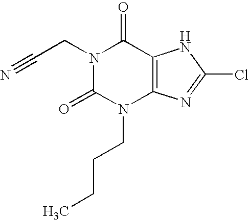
N1(CC#N)C(=O)N(CCCC)C2=C(C1=O)NC(Cl)=N2
